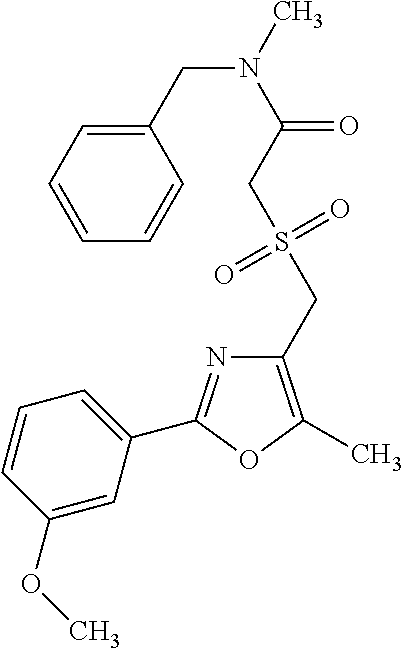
C1(CS(=O)(=O)CC(=O)N(C)CC2=CC=CC=C2)=C(C)OC(C2=CC=CC(OC)=C2)=N1
